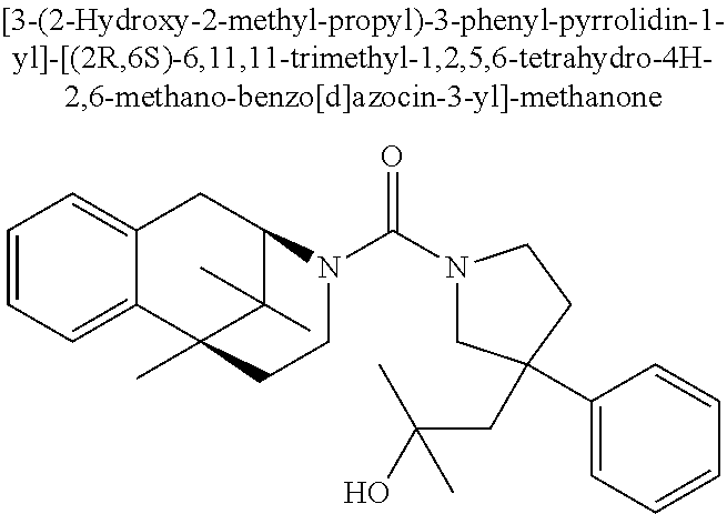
C1=CC=C2C(=C1)CC1C(C)(C)C2(C)CCN1C(N1CC(C2=CC=CC=C2)(CC(O)(C)C)CC1)=O
